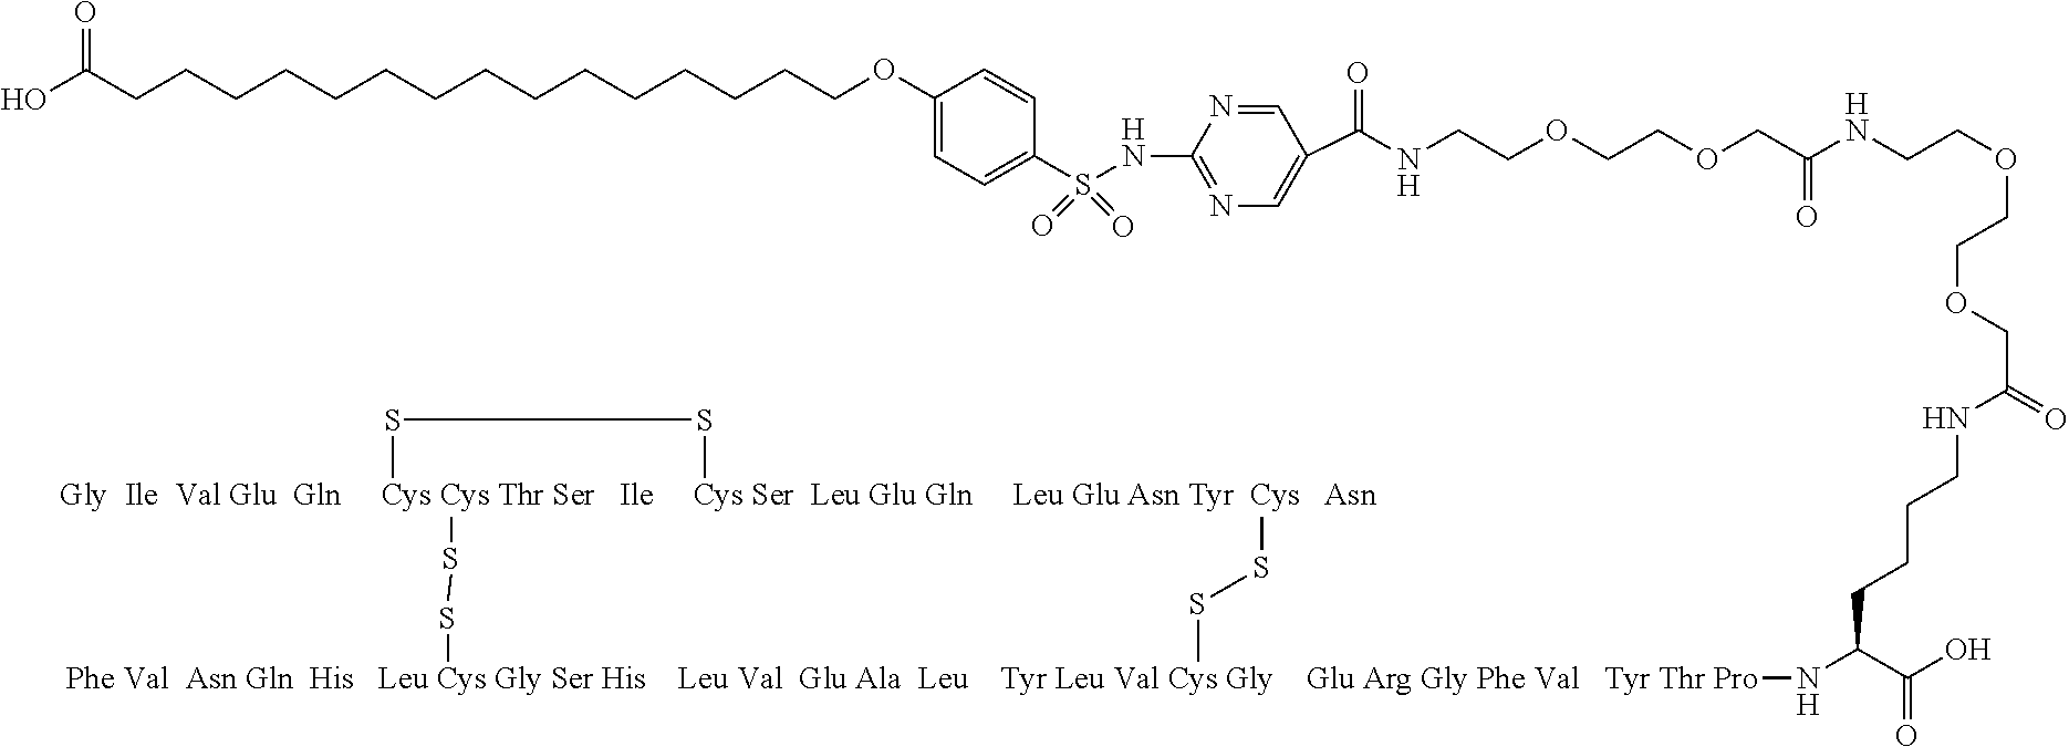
S(=O)(=O)(C1=CC=C(OCCCCCCCCCCCCCCCC(O)=O)C=C1)NC1=NC=C(C(NCCOCCOCC(NCCOCCOCC(NCCCCC(N[Phe Val  Asn Gln  His   Leu Cys Gly Ser His    Leu Val  Glu Ala  Leu    Tyr Leu Val Cys Gly    Glu Arg Gly Phe Val   Tyr Thr Pro]2SS[Gly  Ile  Val Glu  Gln     Cys Cys Thr Ser   Ile     Cys Ser  Leu Glu Gln     Leu Glu Asn Tyr  Cys   Asn]3(SS3)SS2)C(O)=O)=O)=O)=O)C=N1
